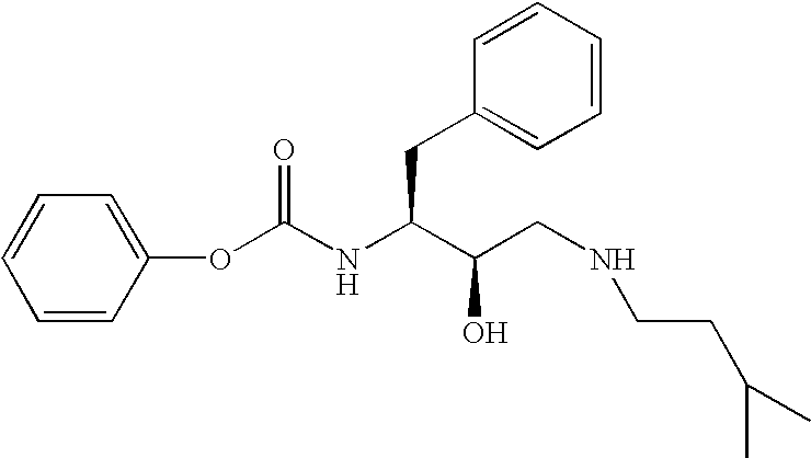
C1=CC=CC(OC(NC(C(CNCCC(C)C)O)CC2=CC=CC=C2)=O)=C1
